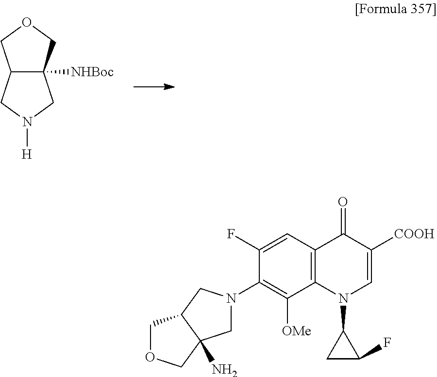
C12C([NHBoc])(COC1)CN([H])C2.C1(N2CC3(N)C(C2)COC3)=C([OMe])C2=C(C=C1F)C(=O)C([COOH])=CN2C1CC1F
